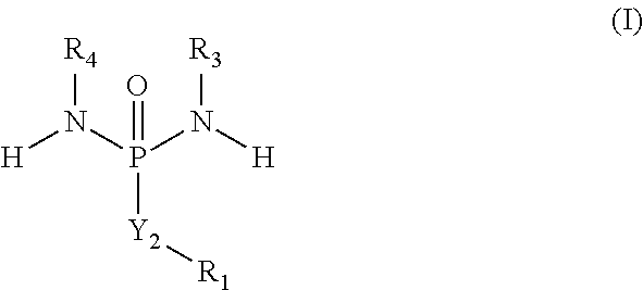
[R4]N(P(N([H])[R3])([Y2][R1])=O)[H]
